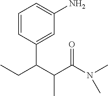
C1=CC(C(C(C(=O)N(C)C)C)CC)=CC(N)=C1
